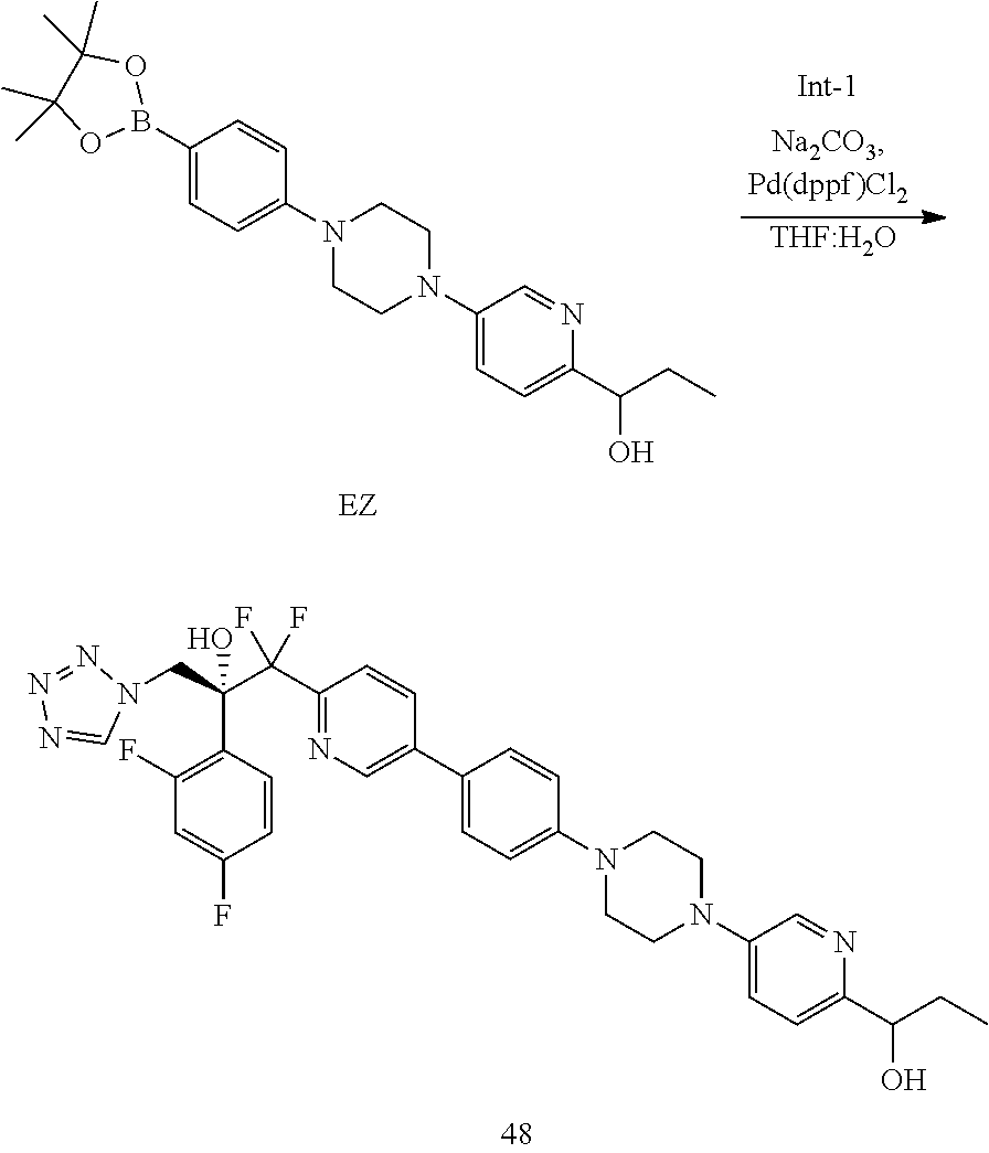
[THF:H2O].C1(B2OC(C)(C)C(C)(C)O2)=CC=C(N2CCN(C3=CC=C(C(O)CC)N=C3)CC2)C=C1.C1(C(C(C2=C(F)C=C(F)C=C2)(CN2N=NN=C2)O)(F)F)=NC=C(C2=CC=C(N3CCN(C4=CC=C(C(O)CC)N=C4)CC3)C=C2)C=C1
